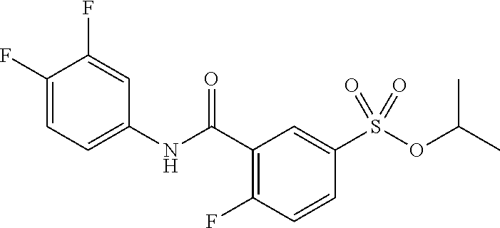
C1(NC(C2=C(F)C=CC(S(OC(C)C)(=O)=O)=C2)=O)=CC=C(F)C(F)=C1
